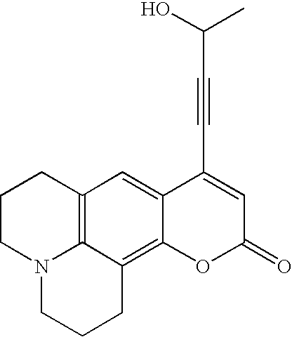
C12=CC3=C4C(=C1OC(=O)C=C2C#CC(C)O)CCCN4CCC3
